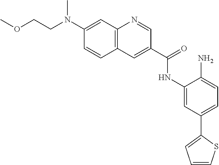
C12=C(N=CC(C(=O)NC3=CC(C4=CC=CS4)=CC=C3N)=C1)C=C(N(CCOC)C)C=C2
